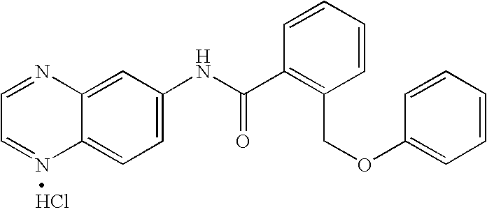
C1=NC2=CC(NC(=O)C3=C(COC4=CC=CC=C4)C=CC=C3)=CC=C2N=C1.Cl
